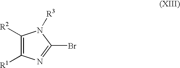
C1([R2])=C([R1])N=C(Br)N1[R3]
